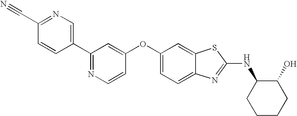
N1=C(C2=CN=C(C#N)C=C2)C=C(OC2=CC=C3C(=C2)SC(NC2CCCCC2O)=N3)C=C1
